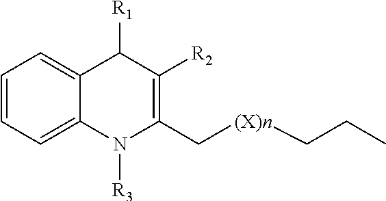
C1=CC=C2C(=C1)C([R1])C([R2])=C(C[(X)n]CCC)N2[R3]
